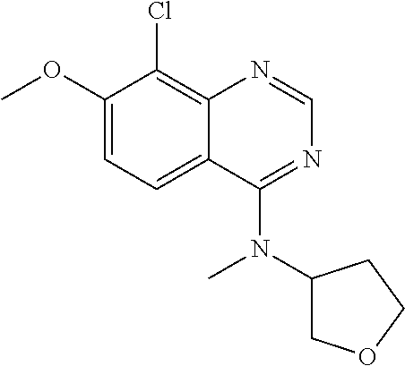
C1(OC)=CC=C2C(=C1Cl)N=CN=C2N(C1COCC1)C
